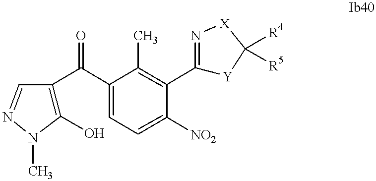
C1(O)=C(C(C2=CC=C([NO2])C(C3=N[X]C([R4])([R5])[Y]3)=C2C)=O)C=NN1C
